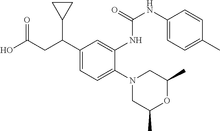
C1(N2CC(C)OC(C)C2)=CC=C(C(CC(O)=O)C2CC2)C=C1NC(NC1=CC=C(C)C=C1)=O
